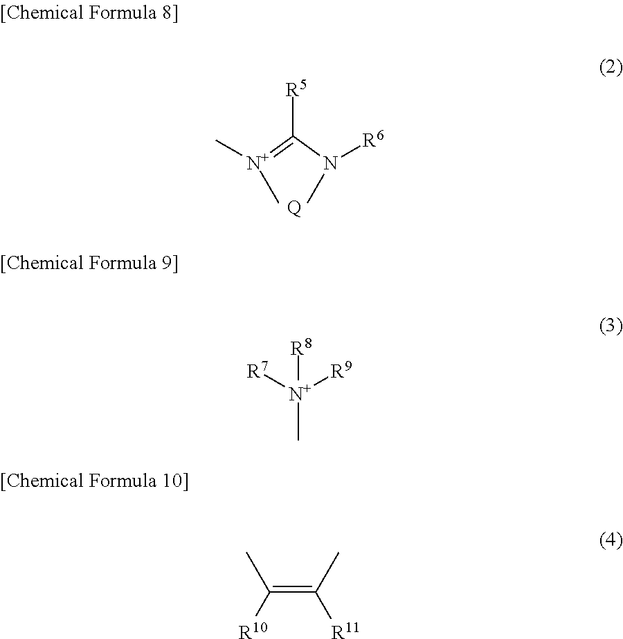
C[N+](=C(N(C)[R6])[R5])C.[Q].[R7][N+]([R9])(C)[R8].C(=C(C)[R11])([R10])C
